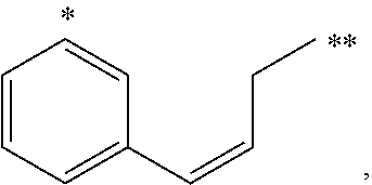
C1=CC=C(C=CCC)C=C1
